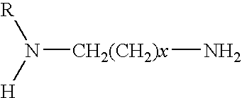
[R]N([H])[CH2(CH2)x]N
